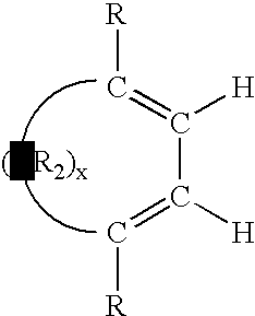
C(=C([H])C([H])=C[R])[R]
